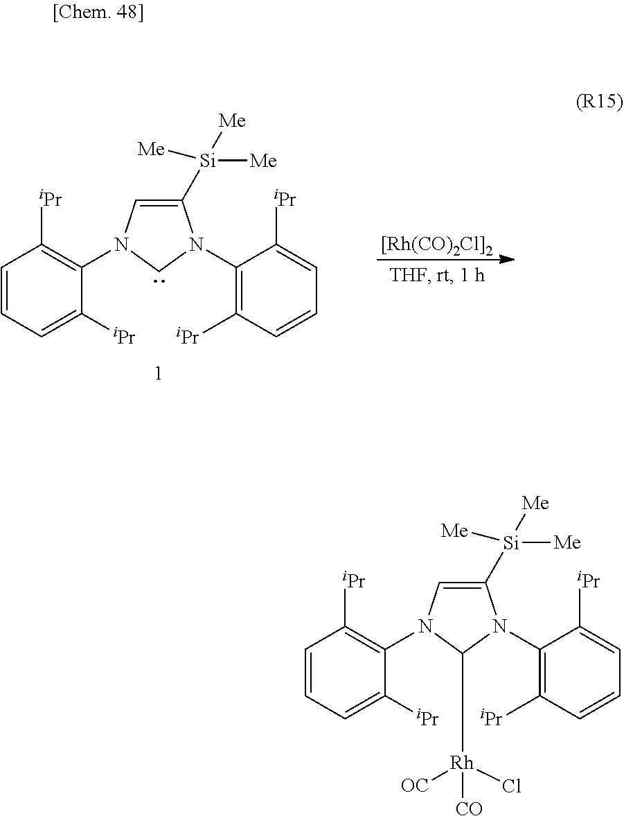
[[Rh(CO)2Cl]2].C1([Si]([Me])([Me])[Me])=CN(C2=C([iPr])C=CC=C2[iPr])CN1C1=C([iPr])C=CC=C1[iPr].C1([Si]([Me])([Me])[Me])=CN(C2=C([iPr])C=CC=C2[iPr])C([Rh]([OC])(Cl)[CO])N1C1=C([iPr])C=CC=C1[iPr]
